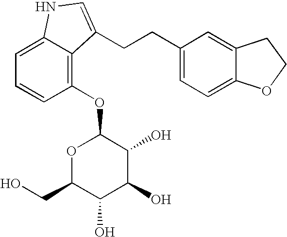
C1(OC2OC(CO)C(O)C(O)C2O)=C2C(=CC=C1)NC=C2CCC1=CC=C2C(=C1)CCO2
